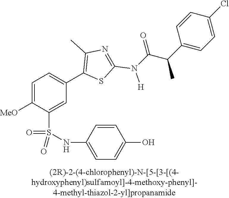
C1=C([MeO])C(S(NC2=CC=C(O)C=C2)(=O)=O)=CC(C2=C(C)N=C(N(C(C(C3=CC=C(Cl)C=C3)C)=O)[H])S2)=C1
